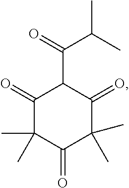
C1(=O)C(C)(C)C(=O)C(C)(C)C(=O)C1C(C(C)C)=O
